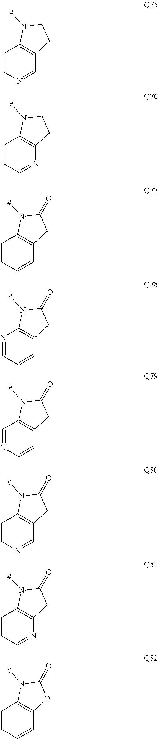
C1=NC=CC2=C1CCN2[#].N1=CC=CC2=C1CCN2[#].C1=CC=CC2=C1CC(=O)N2[#].C1=CC=NC2=C1CC(=O)N2[#].C1=CN=CC2=C1CC(=O)N2[#].C1=NC=CC2=C1CC(=O)N2[#].N1=CC=CC2=C1CC(=O)N2[#].C1=CC=CC2=C1OC(=O)N2[#]
